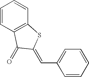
C1=CC2=C(C=C1)SC(=CC1=CC=CC=C1)C2=O
